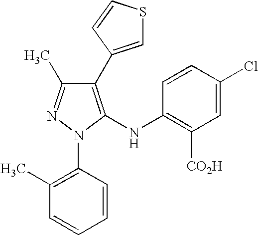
C1(C2=CSC=C2)=C(NC2=C([CO2H])C=C(Cl)C=C2)N(C2=C(C)C=CC=C2)N=C1C
